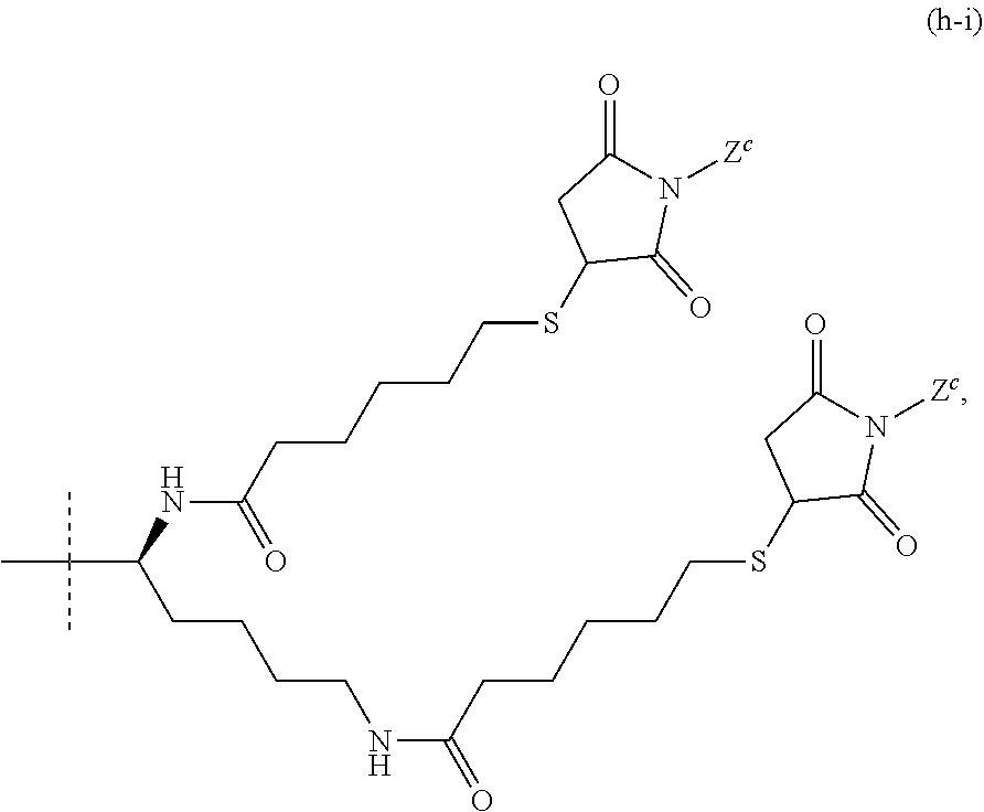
CC(C)(C)C(CCCCNC(CCCCCSC1C(=O)N([Zc])C(=O)C1)=O)NC(=O)CCCCCSC1C(=O)N([Zc])C(=O)C1
